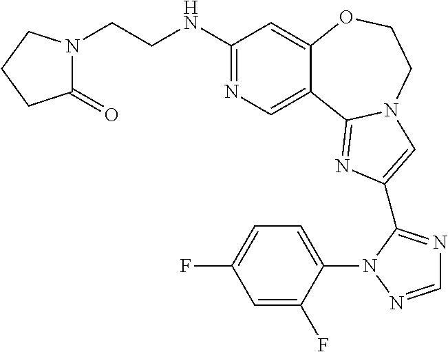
C1(NCCN2C(=O)CCC2)=NC=C2C(=C1)OCCN1C2=NC(C2=NC=NN2C2=CC=C(F)C=C2F)=C1
